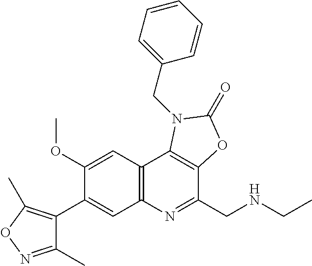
C1(C2=CC3=C(C=C2OC)C2=C(C(CNCC)=N3)OC(=O)N2CC2=CC=CC=C2)=C(C)ON=C1C
